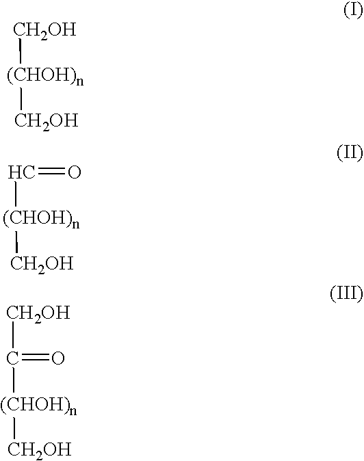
[CH2OH][(CHOH)n][CH2OH].C([(CHOH)n][CH2OH])=O.[CH2OH]C(=O)[(CHOH)n][CH2OH]
